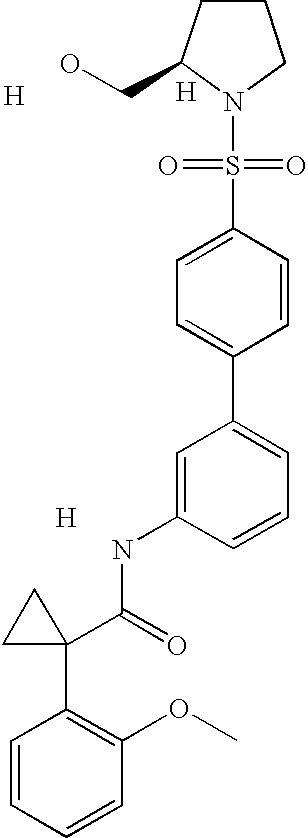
[H].C1=C(NC(C2(C3=C(OC)C=CC=C3)CC2)=O)C=CC=C1C1=CC=C(S(=O)(=O)N2C(CO)CCC2)C=C1.[H].[H]
